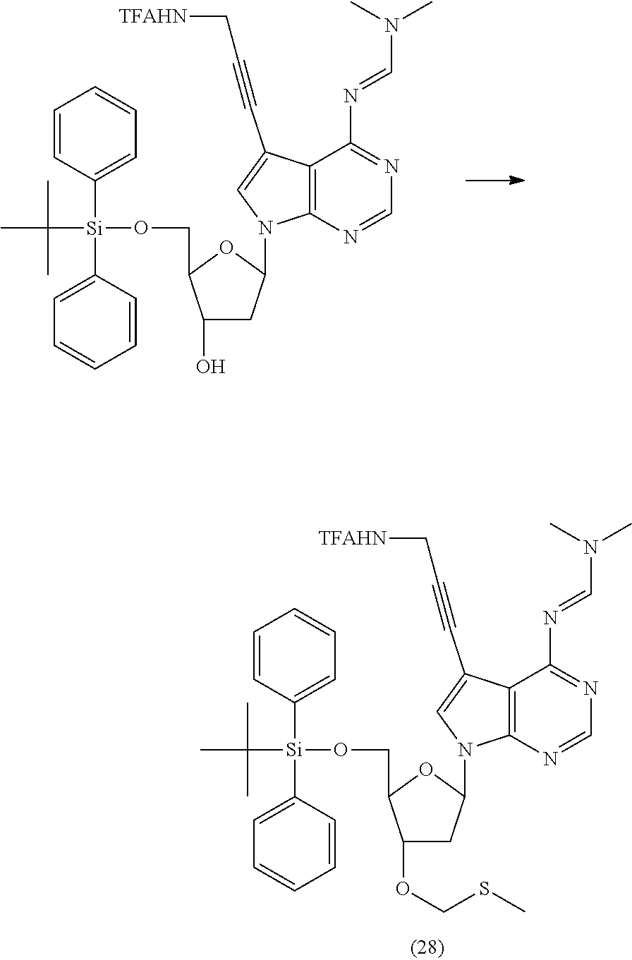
C12=C(N=CN=C1N=CN(C)C)N(C1CC(OCSC)C(CO[Si](C3=CC=CC=C3)(C3=CC=CC=C3)C(C)(C)C)O1)C=C2C#CC[TFAHN].C12=C(N=CN=C1N=CN(C)C)N(C1CC(O)C(CO[Si](C3=CC=CC=C3)(C3=CC=CC=C3)C(C)(C)C)O1)C=C2C#CC[TFAHN]
